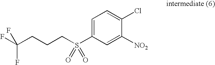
C1=C(S(CCCC(F)(F)F)(=O)=O)C=C([NO2])C(Cl)=C1
